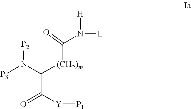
[P2]N(C([(CH2)m]C(N([L])[H])=O)C([Y][P1])=O)[P3]
